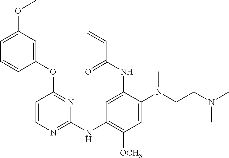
C1=CN=C(NC2=C([OCH3])C=C(N(CCN(C)C)C)C(NC(C=C)=O)=C2)N=C1OC1=CC(OC)=CC=C1
